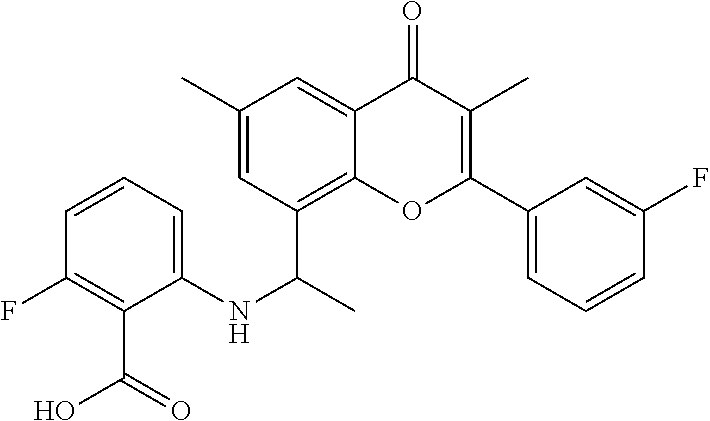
C1(C(C)NC2=CC=CC(F)=C2C(=O)O)=C2C(=CC(C)=C1)C(=O)C(C)=C(C1=CC=CC(F)=C1)O2
